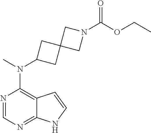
N1=CN=C2C(=C1N(C)C1CC3(C1)CN(C(OCC)=O)C3)C=CN2
